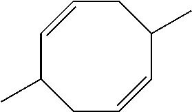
C1=CCC(C)C=CCC1C
